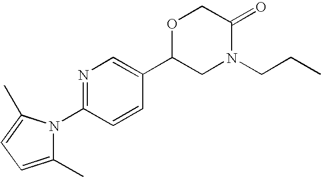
N1=C(N2C(C)=CC=C2C)C=CC(C2CN(CCC)C(=O)CO2)=C1
